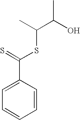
C1=CC(C(=S)SC(C(O)C)C)=CC=C1
